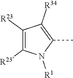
C1([R23])=C([R23])N([R1])C(C)=C1[R34]
